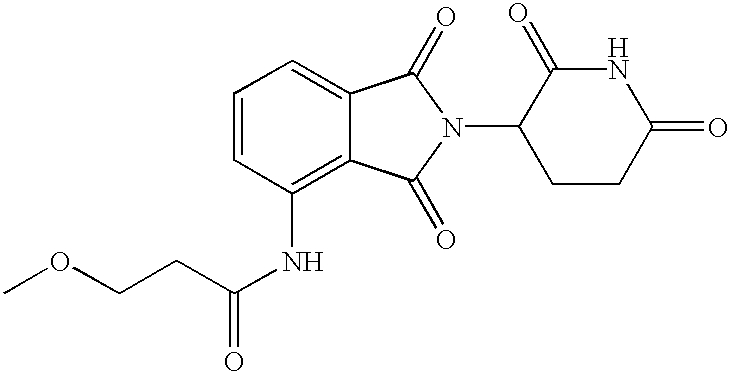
N1C(=O)CCC(N2C(=O)C3=CC=CC(NC(CCOC)=O)=C3C2=O)C1=O
